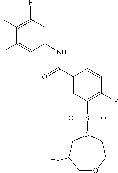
C1(F)=C(F)C=C(NC(C2=CC(S(N3CC(F)COCC3)(=O)=O)=C(F)C=C2)=O)C=C1F
